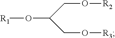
[R1]OC(CO[R2])CO[R3]
